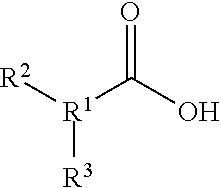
[R1]([R2])([R3])C(O)=O
